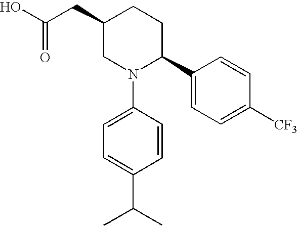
C1(CC(O)=O)CN(C2=CC=C(C(C)C)C=C2)C(C2=CC=C([CF3])C=C2)CC1
